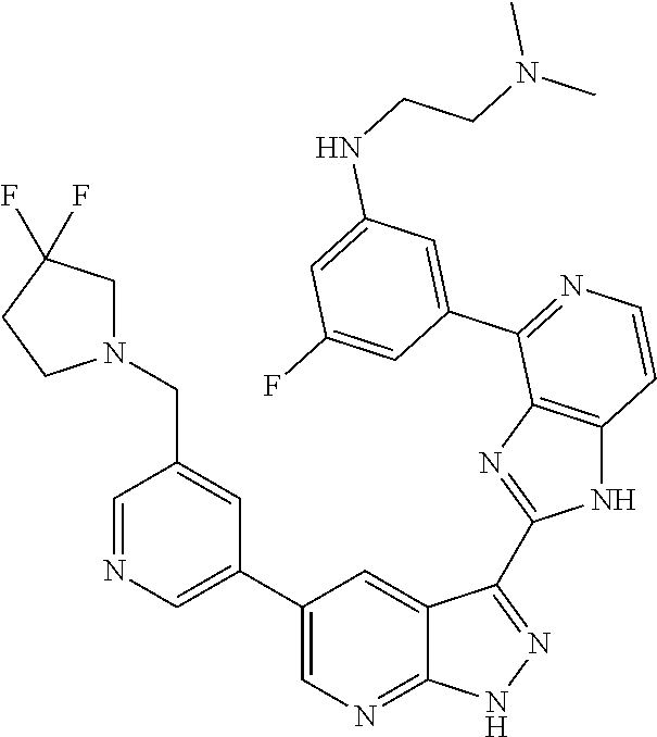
C1=NC=C(C2=CN=C3C(=C2)C(C2=NC4=C(N2)C=CN=C4C2=CC(NCCN(C)C)=CC(F)=C2)=NN3)C=C1CN1CC(F)(F)CC1
